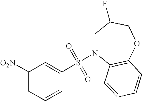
C1([O2N])=CC=CC(S(N2CC(F)COC3=C2C=CC=C3)(=O)=O)=C1
